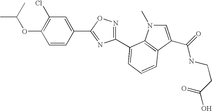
C1=CC(C2=NC(C3=CC=CC4=C3N(C)C=C4C(=O)NCCC(O)=O)=NO2)=CC(Cl)=C1OC(C)C
